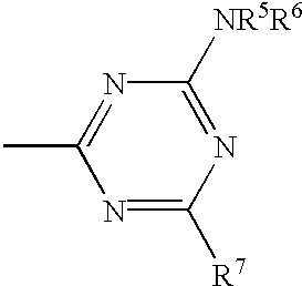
CC1=NC([NR5R6])=NC([R7])=N1
